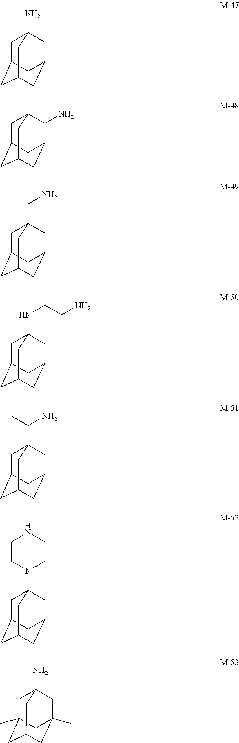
C1C2CC3CC(CC1(N)C3)C2.C1C2CC3CC(C(N)C1C3)C2.C1C2CC3CC(CC1(CN)C3)C2.C1C2CC3CC(CC1(NCCN)C3)C2.C1C2CC3CC(CC1(C(N)C)C3)C2.C1C2CC3CC(CC1(N1CCNCC1)C3)C2.C1C2(C)CC3CC(C)(CC1(N)C3)C2
